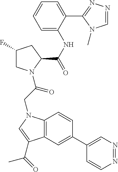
C1(F)CN(C(CN2C3=C(C=C(C4=CN=NC=C4)C=C3)C(C(C)=O)=C2)=O)C(C(NC2=CC=CC=C2C2=NN=CN2C)=O)C1
